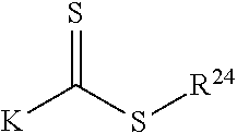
[K]C(S[R24])=S
